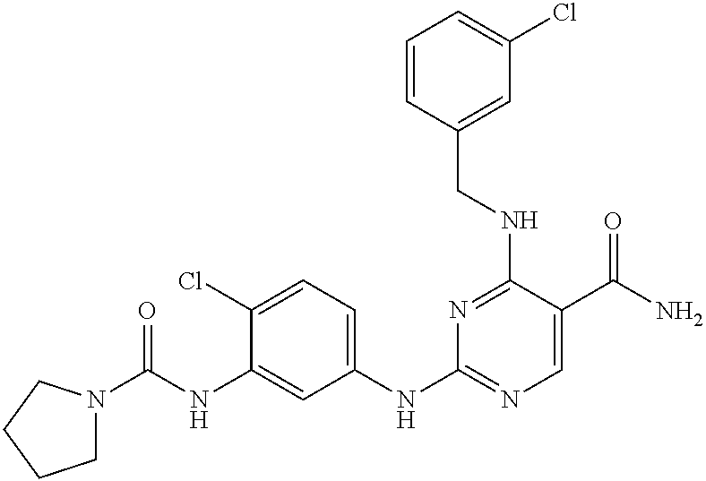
C1(Cl)=CC=C(NC2=NC=C(C(=O)N)C(NCC3=CC(Cl)=CC=C3)=N2)C=C1NC(=O)N1CCCC1
